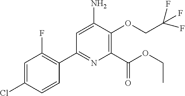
C1=C(Cl)C=CC(C2=NC(C(OCC)=O)=C(OCC(F)(F)F)C(N)=C2)=C1F
